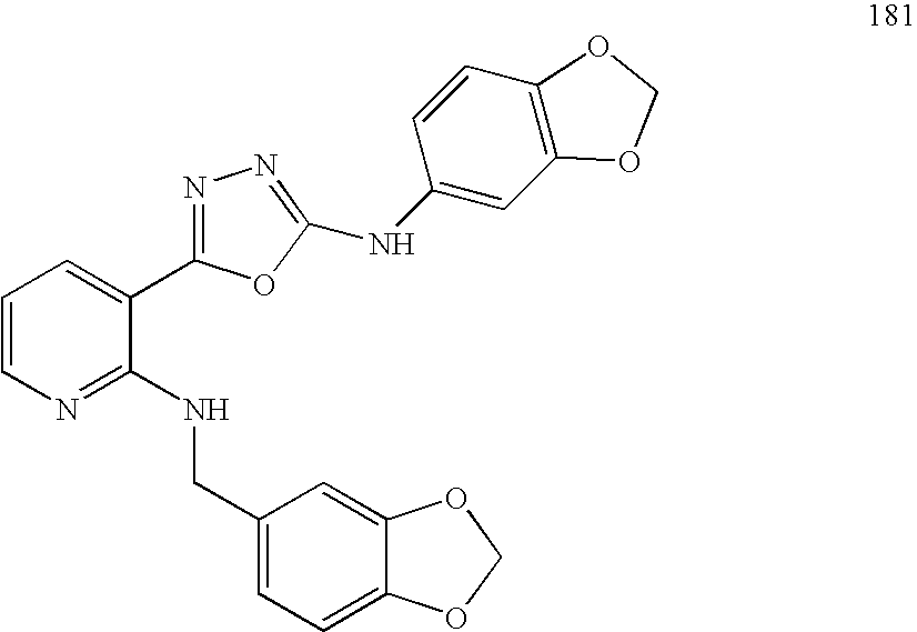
C1=CN=C(NCC2=CC=C3C(=C2)OCO3)C(C2=NN=C(NC3=CC4=C(C=C3)OCO4)O2)=C1
